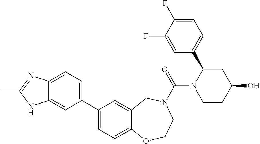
C1(C2=CC=C3C(=C2)NC(C)=N3)=CC=C2C(=C1)CN(C(=O)N1CCC(O)CC1C1=CC=C(F)C(F)=C1)CCO2
